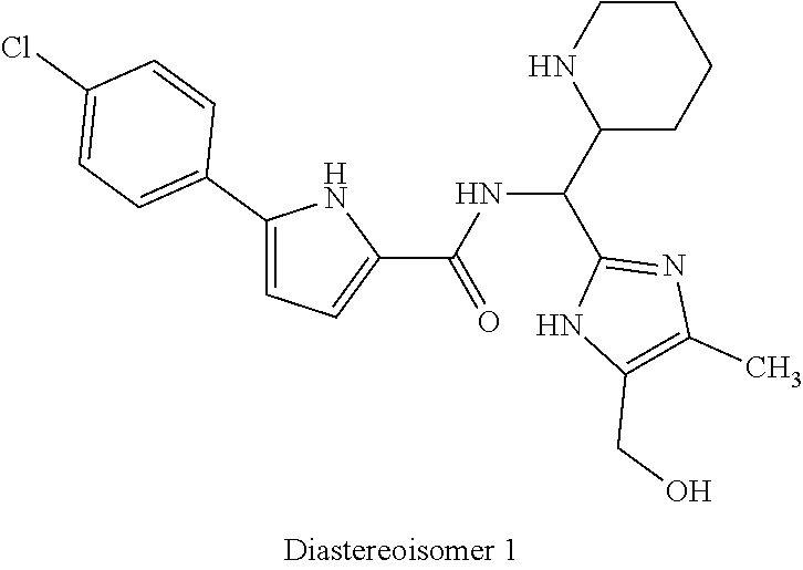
C1CNC(C(C2=NC(C)=C(CO)N2)NC(C2=CC=C(C3=CC=C(Cl)C=C3)N2)=O)CC1
